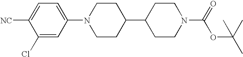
C1(Cl)=CC(N2CCC(C3CCN(C(=O)OC(C)(C)C)CC3)CC2)=CC=C1[NC]
